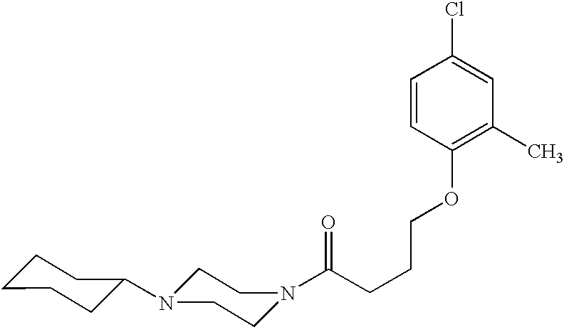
C(CCCOC1=C(C)C=C(Cl)C=C1)(=O)N1CCN(C2CCCCC2)CC1
